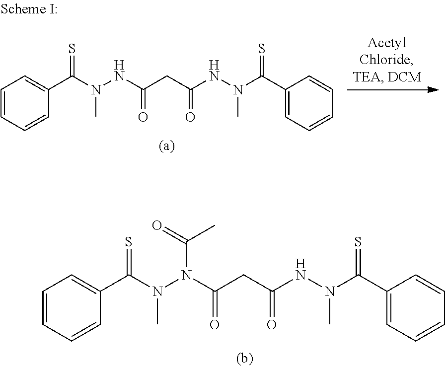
C1=CC=CC(C(N(NC(CC(NN(C(C2=CC=CC=C2)=S)C)=O)=O)C)=S)=C1.C1=CC=CC(C(N(N(C(CC(NN(C(C2=CC=CC=C2)=S)C)=O)=O)C(=O)C)C)=S)=C1
